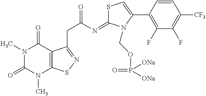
N1(C)C(=O)N(C)C2=C(C1=O)C(CC(=O)N=C1SC=C(C3=C(F)C(F)=C([CF3])C=C3)N1COP(=O)([ONa])[ONa])=NS2
